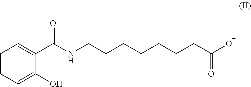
C1=CC=C(O)C(C(NCCCCCCCC([O-])=O)=O)=C1
